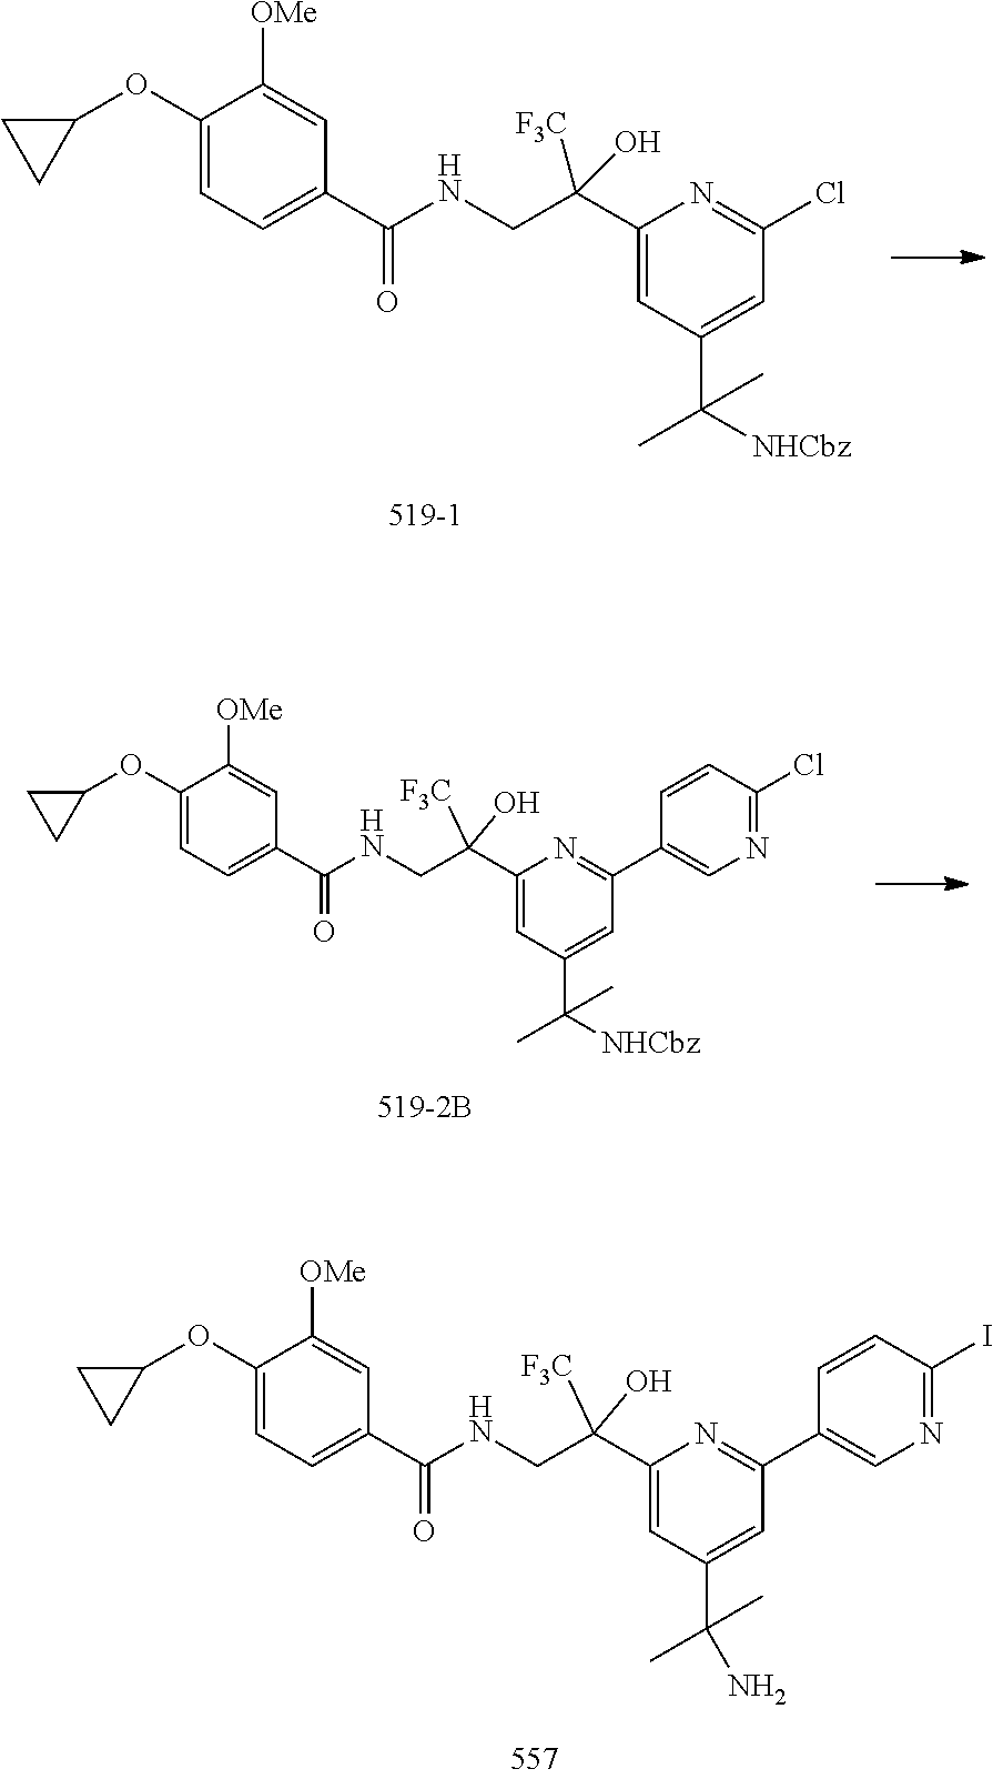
C1(C(CNC(C2=CC=C(OC3CC3)C([OMe])=C2)=O)(O)[F3C])=CC(C(C)([NHCbz])C)=CC(Cl)=N1.C1(C(CNC(C2=CC=C(OC3CC3)C([OMe])=C2)=O)(O)[F3C])=CC(C(C)([NHCbz])C)=CC(C2=CN=C(Cl)C=C2)=N1.C1(C(CNC(C2=CC=C(OC3CC3)C([OMe])=C2)=O)(O)[F3C])=CC(C(N)(C)C)=CC(C2=CN=C(I)C=C2)=N1
